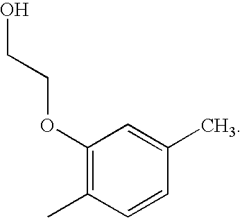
C1(OCCO)=C(C)C=CC(C)=C1
